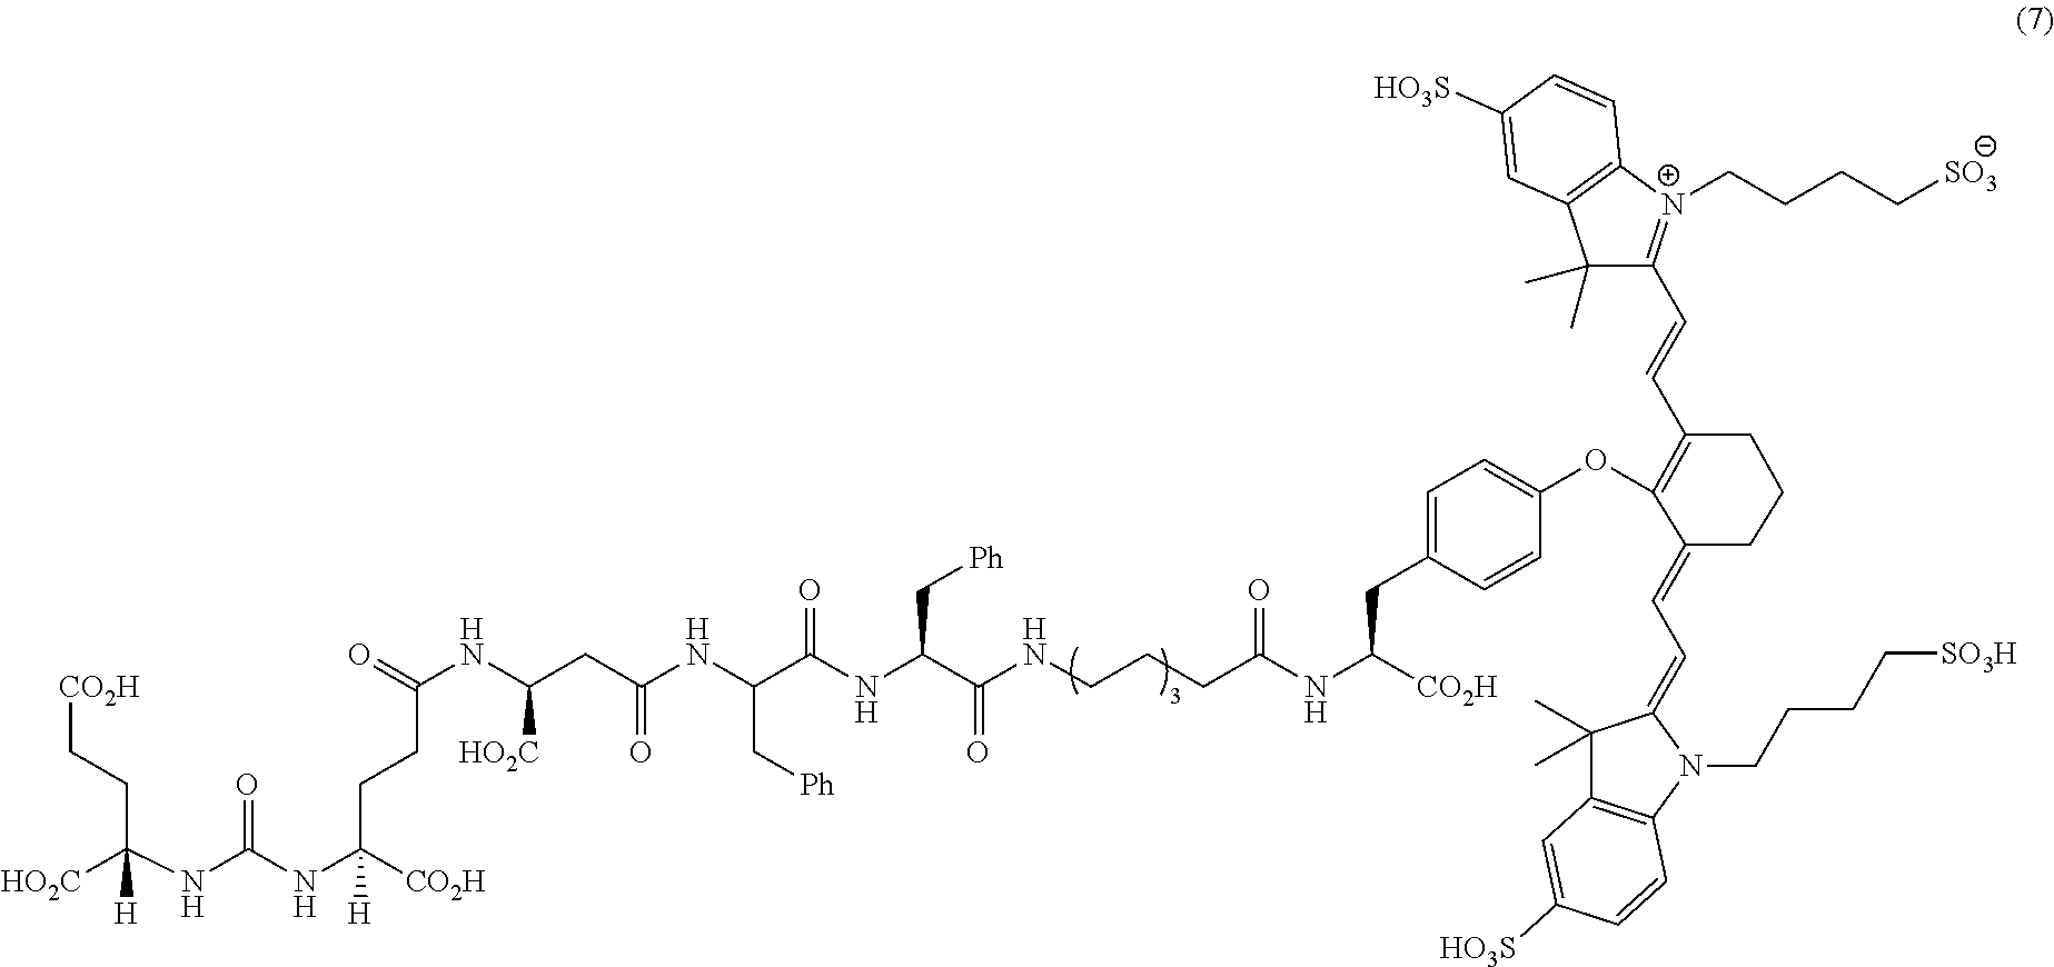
C1(C)(C)C(C=CC2=C(OC3=CC=C(CC(NC(CCCNC(C(NC(=O)C(NC(CC(NC(CCC(NC(NC(CC[CO2H])([HO2C])[H])=O)([CO2H])[H])=O)[HO2C])=O)C[Ph])C[Ph])=O)=O)[CO2H])C=C3)C(=CC=C3C(C)(C)C4=C(N3CCCC[SO3H])C=CC([HO3S])=C4)CCC2)=[N+](CCCC[SO3])C2=C1C=C([HO3S])C=C2
